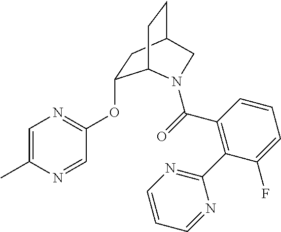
C1=C(C)N=CC(OC2CC3CCC2N(C(C2=C(C4=NC=CC=N4)C(F)=CC=C2)=O)C3)=N1
